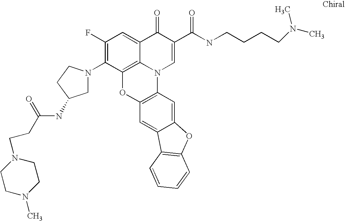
C1(F)=C(N2CC(NC(CCN3CCN(C)CC3)=O)CC2)C2=C3C(=C1)C(=O)C(C(NCCCCN(C)C)=O)=CN3C1=C(O2)C=C2C(=C1)OC1=C2C=CC=C1
